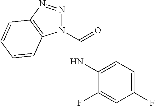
N1(C(NC2=CC=C(F)C=C2F)=O)N=NC2=C1C=CC=C2
